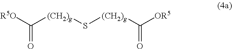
C(=O)([(CH2)g]S[(CH2)g]C(=O)[OR5])[R5O]
